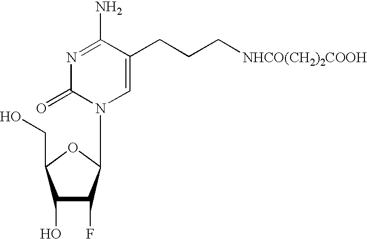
C1(O)C(F)C(N2C=C(CCC[NHCO(CH2)2COOH])C(N)=NC2=O)OC1CO
